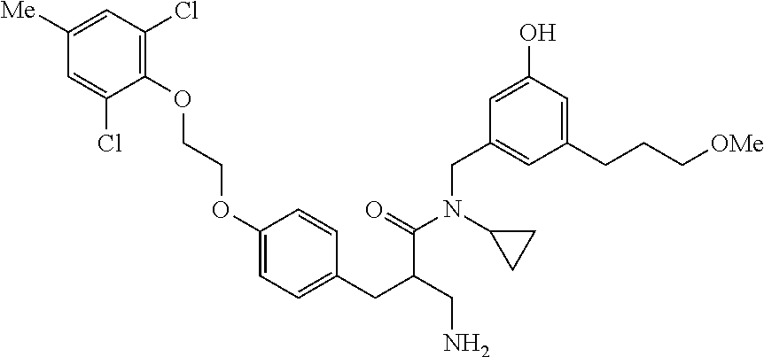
C1(OCCOC2=CC=C(CC(C(=O)N(CC3=CC(CCC[OMe])=CC(O)=C3)C3CC3)CN)C=C2)=C(Cl)C=C([Me])C=C1Cl
